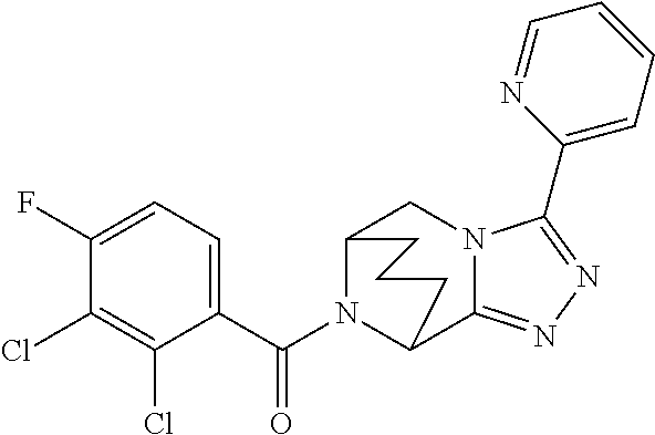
C1(F)=CC=C(C(N2C3C4=NN=C(C5=CC=CC=N5)N4CC2CCC3)=O)C(Cl)=C1Cl
